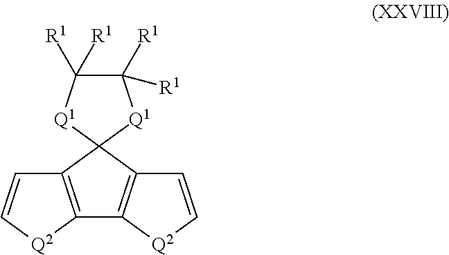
C12=C(C3(C4=C1[Q2]C=C4)[Q1]C([R1])([R1])C([R1])([R1])[Q1]3)C=C[Q2]2
